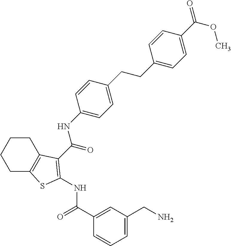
C1C2=C(CCC1)C(C(=O)NC1=CC=C(CCC3=CC=C(C(OC)=O)C=C3)C=C1)=C(NC(=O)C1=CC(CN)=CC=C1)S2
